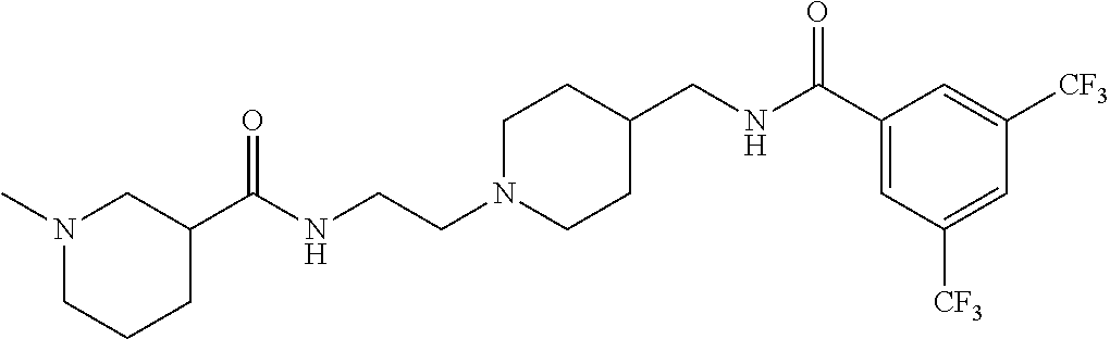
C1N(CCNC(C2CN(C)CCC2)=O)CCC(CNC(C2=CC([CF3])=CC([CF3])=C2)=O)C1
